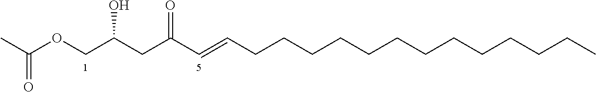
C(OCC(CC(C=CCCCCCCCCCCCCC)=O)O)(C)=O
